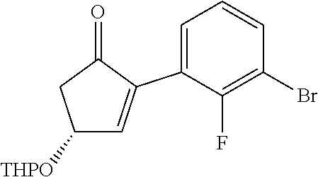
C1([THPO])C=C(C2=CC=CC(Br)=C2F)C(=O)C1
